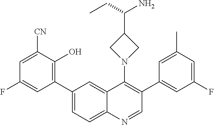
C1(C2=CC=C3C(=C2)C(N2CC(C(CC)N)C2)=C(C2=CC(F)=CC(C)=C2)C=N3)=C(O)C([CN])=CC(F)=C1
